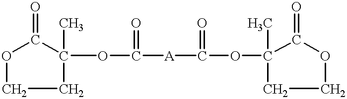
O1CCC(OC([A]C(=O)OC2(C)CCOC2=O)=O)(C)C1=O
